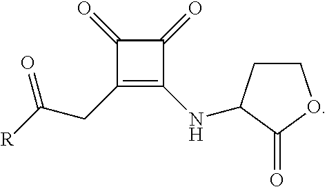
C1(=O)C(CC([R])=O)=C(NC2CCOC2=O)C1=O
